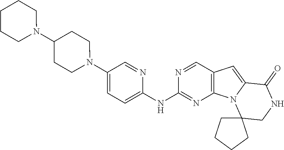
C1(NC2=CC=C(N3CCC(N4CCCCC4)CC3)C=N2)=NC2=C(C=N1)C=C1N2C2(CNC1=O)CCCC2
